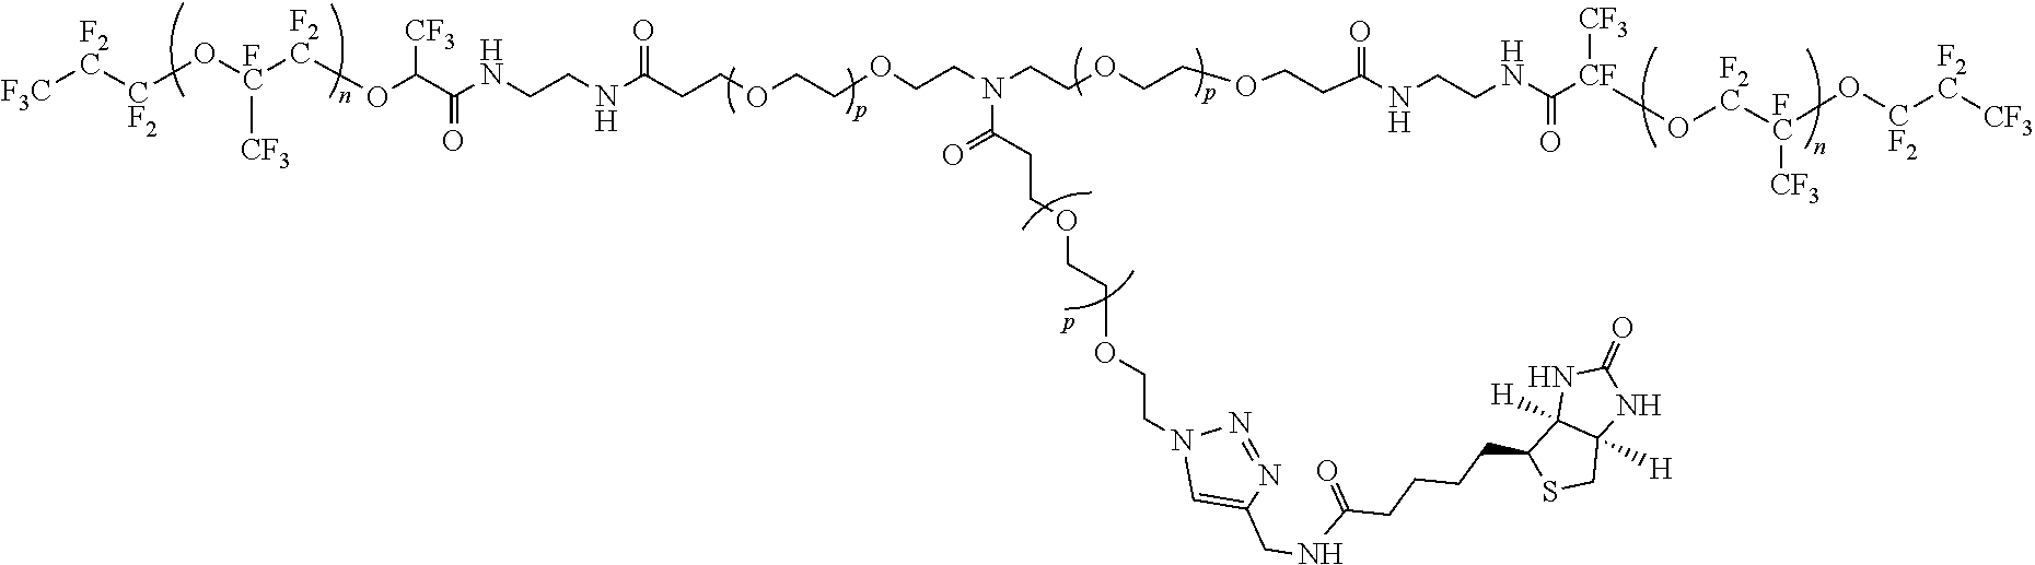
[F3C][F2C][CF2]O[FC]([F2C]OC(C(NCCNC(CCOCCOCCN(CCOCCOCCC(NCCNC([CF](O[F2C][FC](O[CF2][F2C][CF3])[CF3])[CF3])=O)=O)C(CCOCCOCCN1C=C(CNC(=O)CCCCC2SCC3([H])C2([H])NC(=O)N3)N=N1)=O)=O)=O)[CF3])[CF3]
